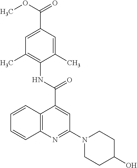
C12=C(N=C(N3CCC(O)CC3)C=C1C(NC1=C(C)C=C(C(OC)=O)C=C1C)=O)C=CC=C2
